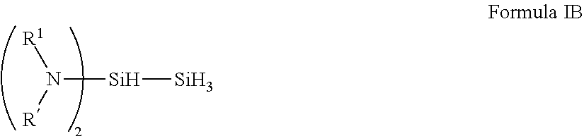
N([Si][Si])([R1])[R]
